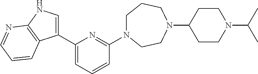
C1N(C2=NC(C3=CNC4=C3C=CC=N4)=CC=C2)CCN(C2CCN(C(C)C)CC2)CC1
